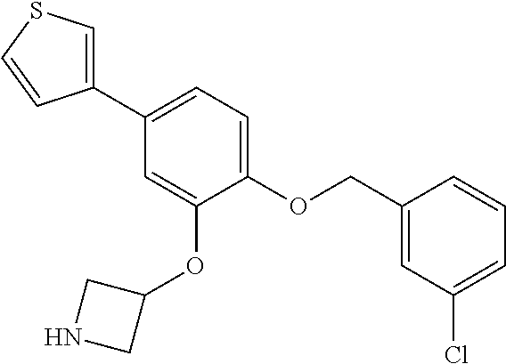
C(OC1=CC=C(C2=CSC=C2)C=C1OC1CNC1)C1=CC(Cl)=CC=C1
